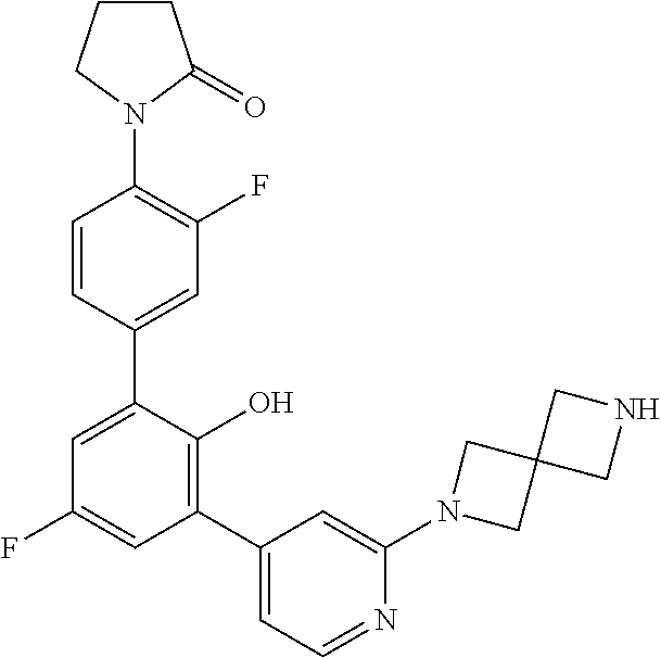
C1(N2C(=O)CCC2)=C(F)C=C(C2=CC(F)=CC(C3=CC=NC(N4CC5(C4)CNC5)=C3)=C2O)C=C1
